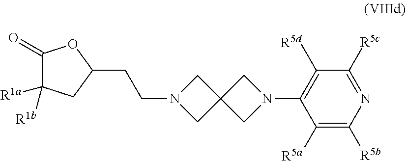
C(CN1CC2(C1)CN(C1=C([R5d])C([R5c])=NC([R5b])=C1[R5a])C2)C1OC(=O)C([R1a])([R1b])C1
